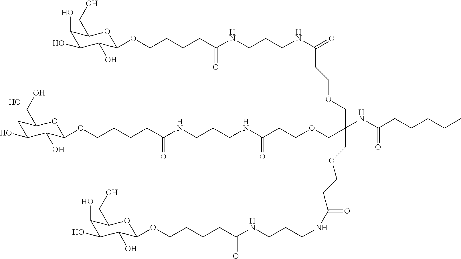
C1(O)C(O)C(O)C(OCCCCC(NCCCNC(=O)CCOCC(COCCC(NCCCNC(CCCCOC2C(O)C(O)C(O)C(CO)O2)=O)=O)(NC(CCCCC)=O)COCCC(=O)NCCCNC(CCCCOC2C(O)C(O)C(O)C(CO)O2)=O)=O)OC1CO
